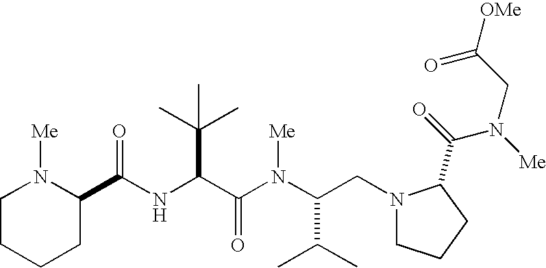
N(C(C(N(C(CN1CCCC1C(N([Me])CC([OMe])=O)=O)C(C)C)[Me])=O)C(C)(C)C)C(=O)C1N([Me])CCCC1
